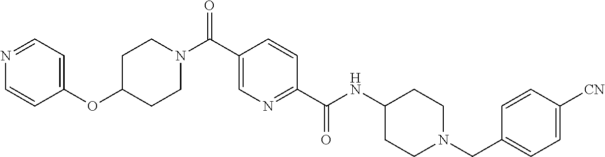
C(C1=CN=C(C(NC2CCN(CC3=CC=C([CN])C=C3)CC2)=O)C=C1)(N1CCC(OC2=CC=NC=C2)CC1)=O
